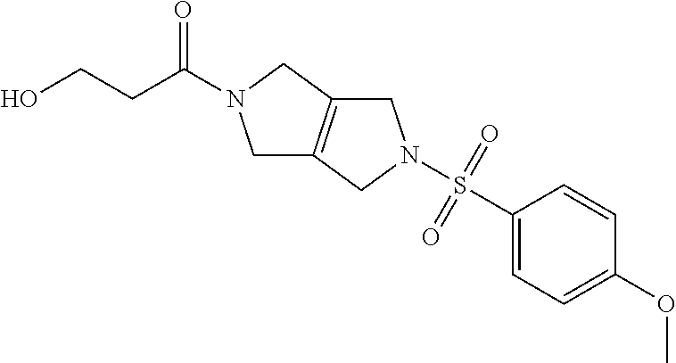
C1C2=C(CN1C(CCO)=O)CN(S(C1=CC=C(OC)C=C1)(=O)=O)C2
